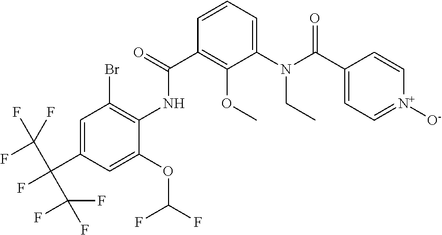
C1=CC=C(N(C(C2=CC=[N+]([O-])C=C2)=O)CC)C(OC)=C1C(=O)NC1=C(Br)C=C(C(C(F)(F)F)(C(F)(F)F)F)C=C1OC(F)F
